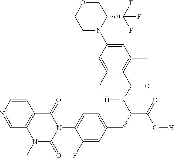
C1=NC=CC2=C1N(C)C(=O)N(C1=CC=C(CC(C(=O)O[H])N(C(C3=C(C)C=C(N4C(C(F)(F)F)COCC4)C=C3F)=O)[H])C=C1F)C2=O
